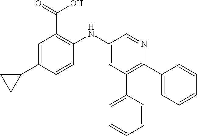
C1=C(C2CC2)C=CC(NC2=CC(C3=CC=CC=C3)=C(C3=CC=CC=C3)N=C2)=C1C(=O)O
